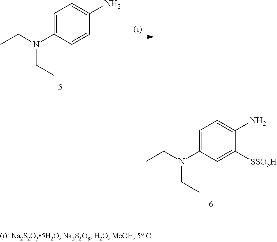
C1=C(N(CC)CC)C=CC(N)=C1.C1=C(N(CC)CC)C=C([SSO3H])C(N)=C1
